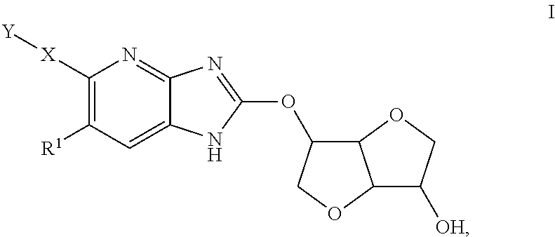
C1([X][Y])=C([R1])C=C2C(=N1)N=C(OC1C3C(OC1)C([OH])CO3)N2
